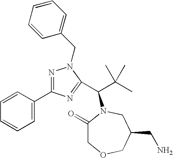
C1=CC(C2=NN(CC3=CC=CC=C3)C(C(C(C)(C)C)N3C(=O)COCC(CN)C3)=N2)=CC=C1
